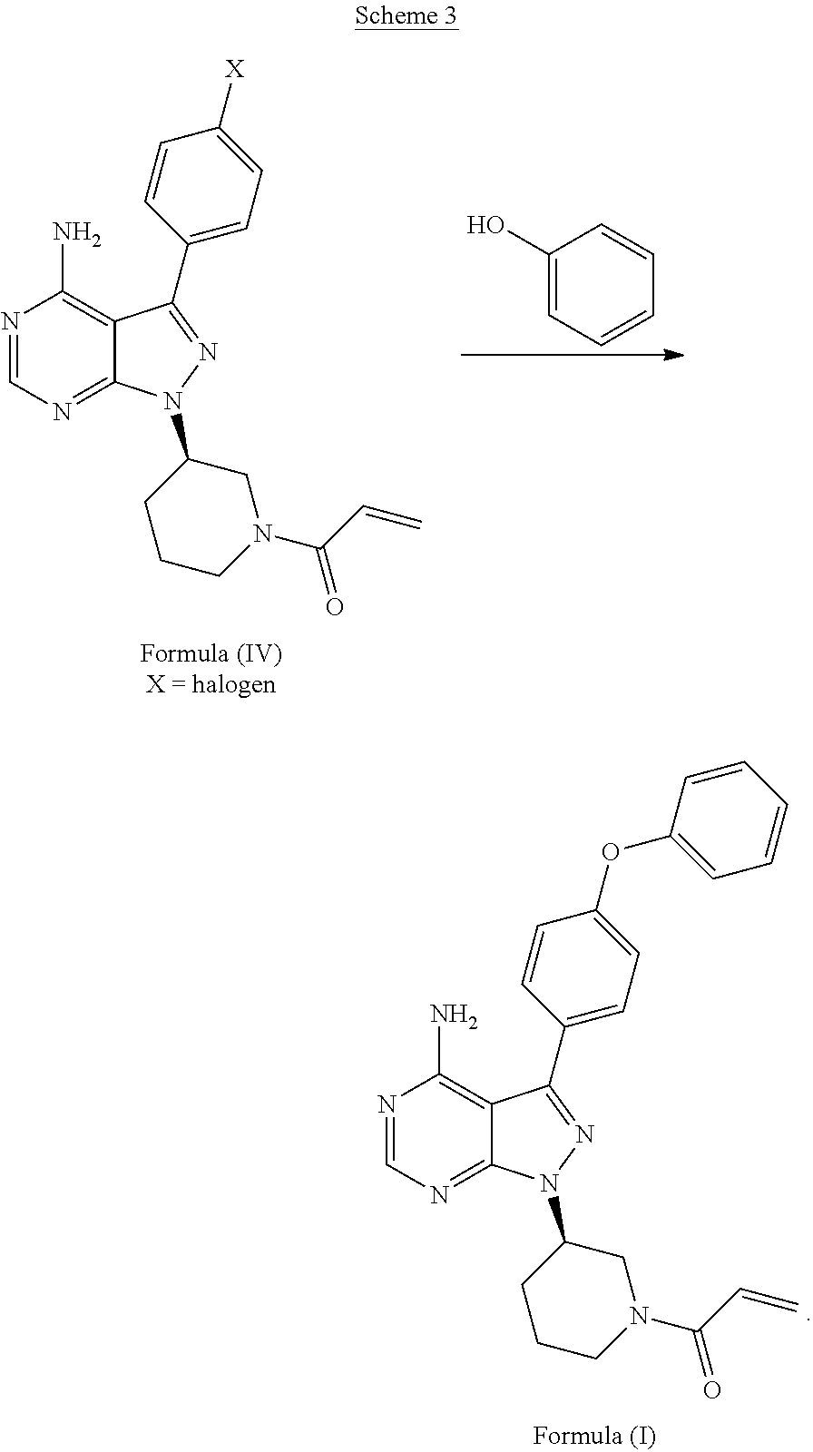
N1=CN=C2C(=C1N)C(C1=CC=C(OC3=CC=CC=C3)C=C1)=NN2C1CCCN(C(C=C)=O)C1.C1(O)=CC=CC=C1.N1=CN=C2C(=C1N)C(C1=CC=C([X])C=C1)=NN2C1CCCN(C(C=C)=O)C1
